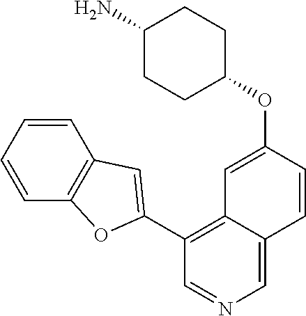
C1=CC=CC2=C1C=C(C1=C3C(=CN=C1)C=CC(OC1CCC(N)CC1)=C3)O2
